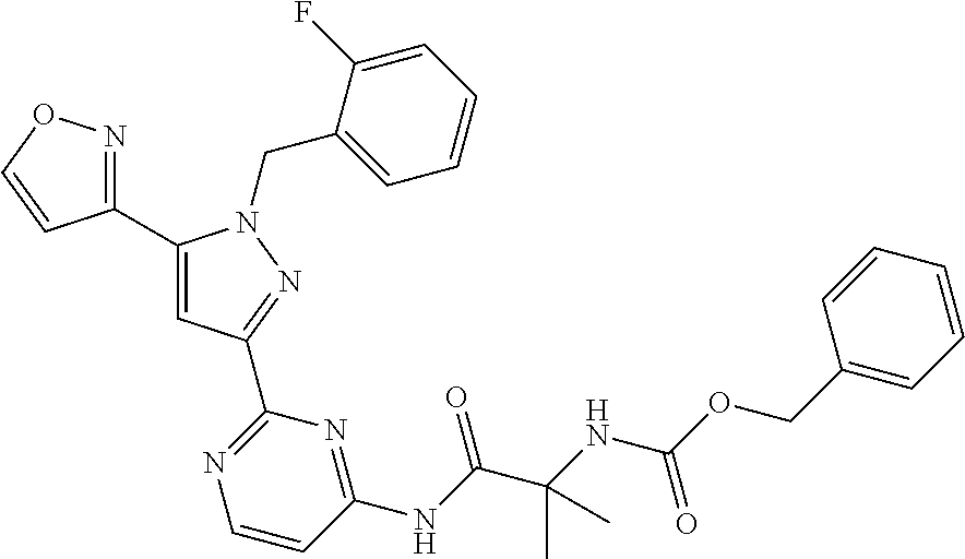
C1(C2=CC(C3=NC=CC(NC(=O)C(C)(NC(=O)OCC4=CC=CC=C4)C)=N3)=NN2CC2=CC=CC=C2F)=NOC=C1
